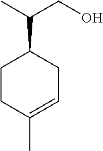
C1(C(C)CO)CCC(C)=CC1
